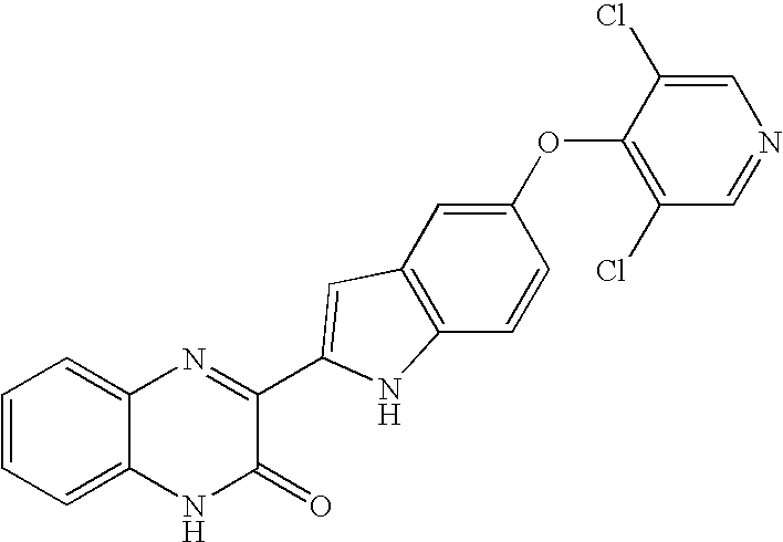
C1=C2C(=CC=C1)N=C(C1=CC3=C(C=CC(OC4=C(Cl)C=NC=C4Cl)=C3)N1)C(=O)N2
